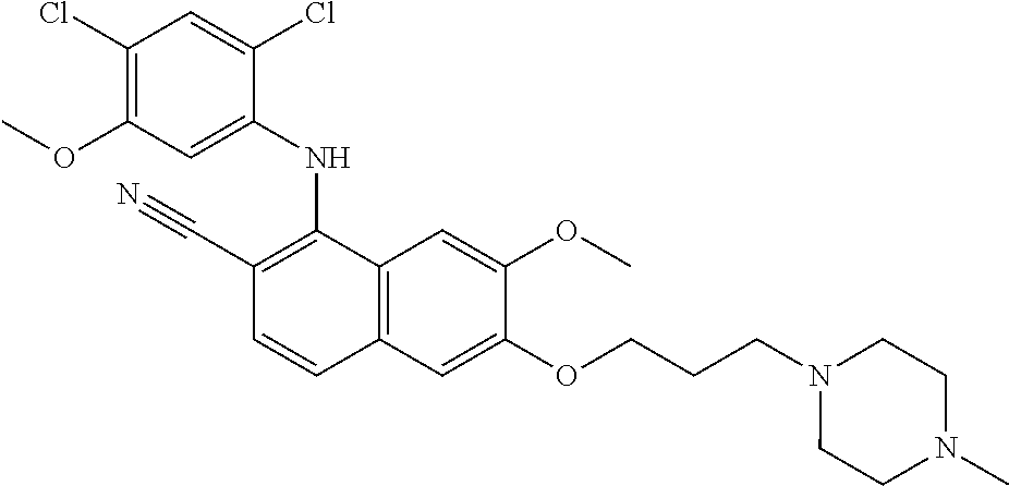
C1(Cl)=C(OC)C=C(NC2=C(C#N)C=CC3=C2C=C(OC)C(OCCCN2CCN(C)CC2)=C3)C(Cl)=C1
